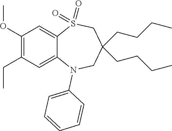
O(C1=C(CC)C=C2C(=C1)S(=O)(=O)CC(CCCC)(CCCC)CN2C1=CC=CC=C1)C
